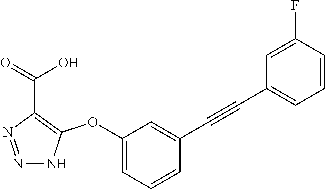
N1=NNC(OC2=CC=CC(C#CC3=CC=CC(F)=C3)=C2)=C1C(=O)O
